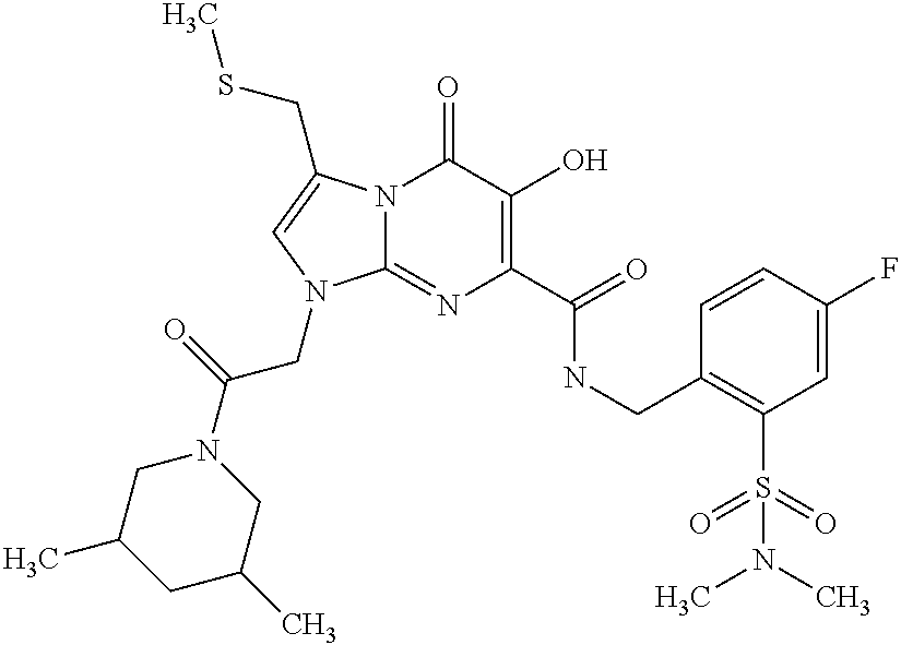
N12C(=NC(C(=O)NCC3=C(S(=O)(=O)N(C)C)C=C(F)C=C3)=C(O)C1=O)N(CC(=O)N1CC(C)CC(C)C1)C=C2CSC
